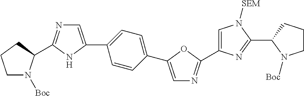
C1=C(C2=CC=C(C3=CN=C(C4N([Boc])CCC4)N3)C=C2)OC(C2=CN([SEM])C(C3N([Boc])CCC3)=N2)=N1
